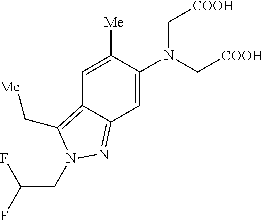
C1=C(N(C[COOH])C[COOH])C([Me])=CC2=C(C[Me])N(CC(F)F)N=C12
